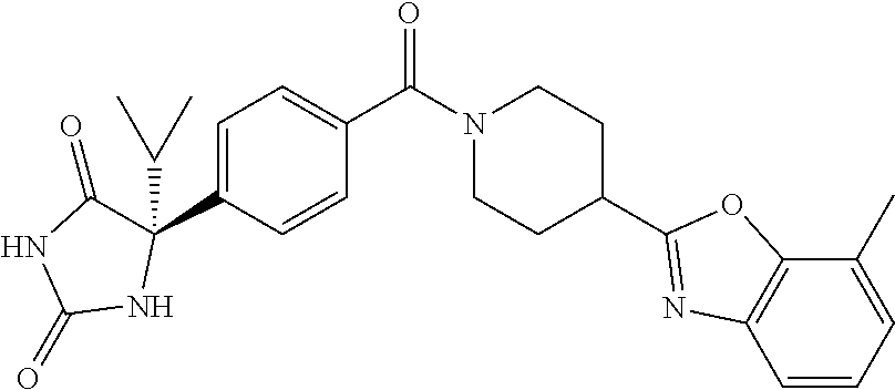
C1=C(C2(C(C)C)C(=O)NC(=O)N2)C=CC(C(N2CCC(C3=NC4=C(C(C)=CC=C4)O3)CC2)=O)=C1
